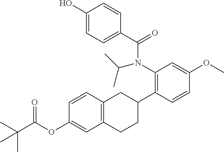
C1(O)=CC=C(C(N(C2=C(C3CC4=C(CC3)C=C(OC(C(C)(C)C)=O)C=C4)C=CC(OC)=C2)C(C)C)=O)C=C1
